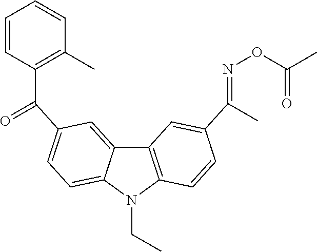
C1=CC(C(C2=CC=C3C(=C2)C2=C(N3CC)C=CC(C(C)=NOC(C)=O)=C2)=O)=C(C)C=C1
